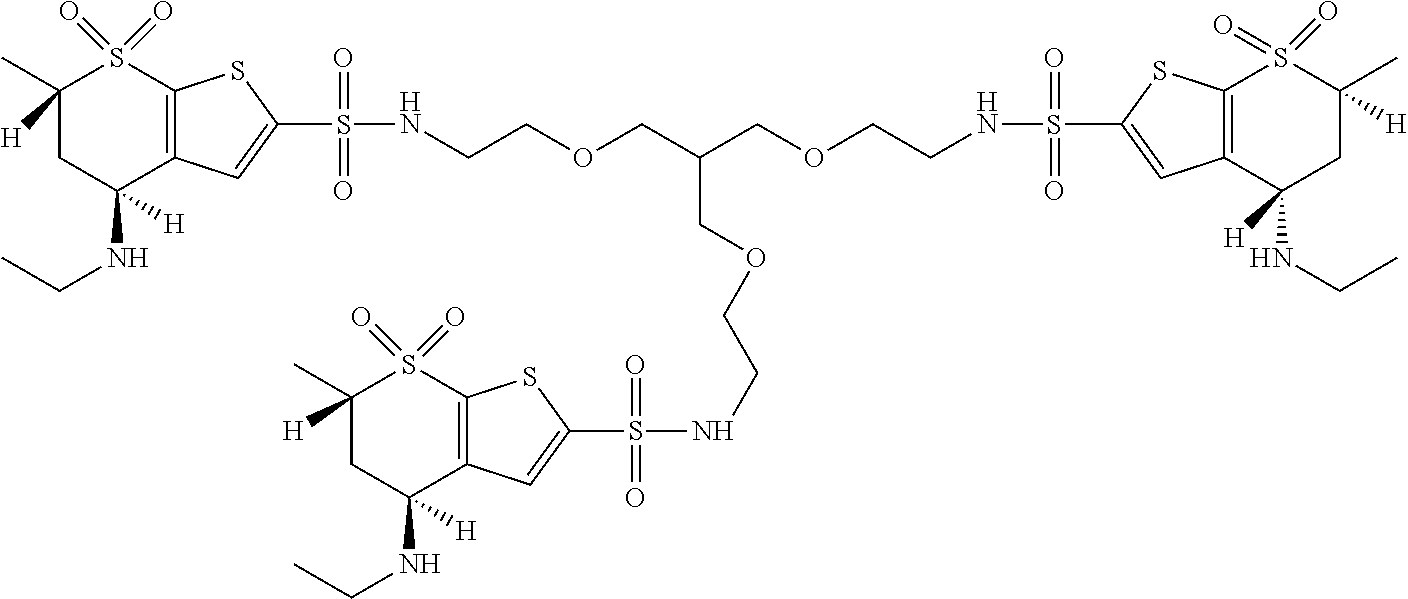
C1([H])(C)CC(NCC)([H])C2=C(S1(=O)=O)SC(S(NCCOCC(COCCNS(=O)(=O)C1=CC3=C(S(=O)(=O)C(C)([H])CC3(NCC)[H])S1)COCCNS(=O)(=O)C1=CC3=C(S(=O)(=O)C([H])(C)CC3([H])NCC)S1)(=O)=O)=C2
